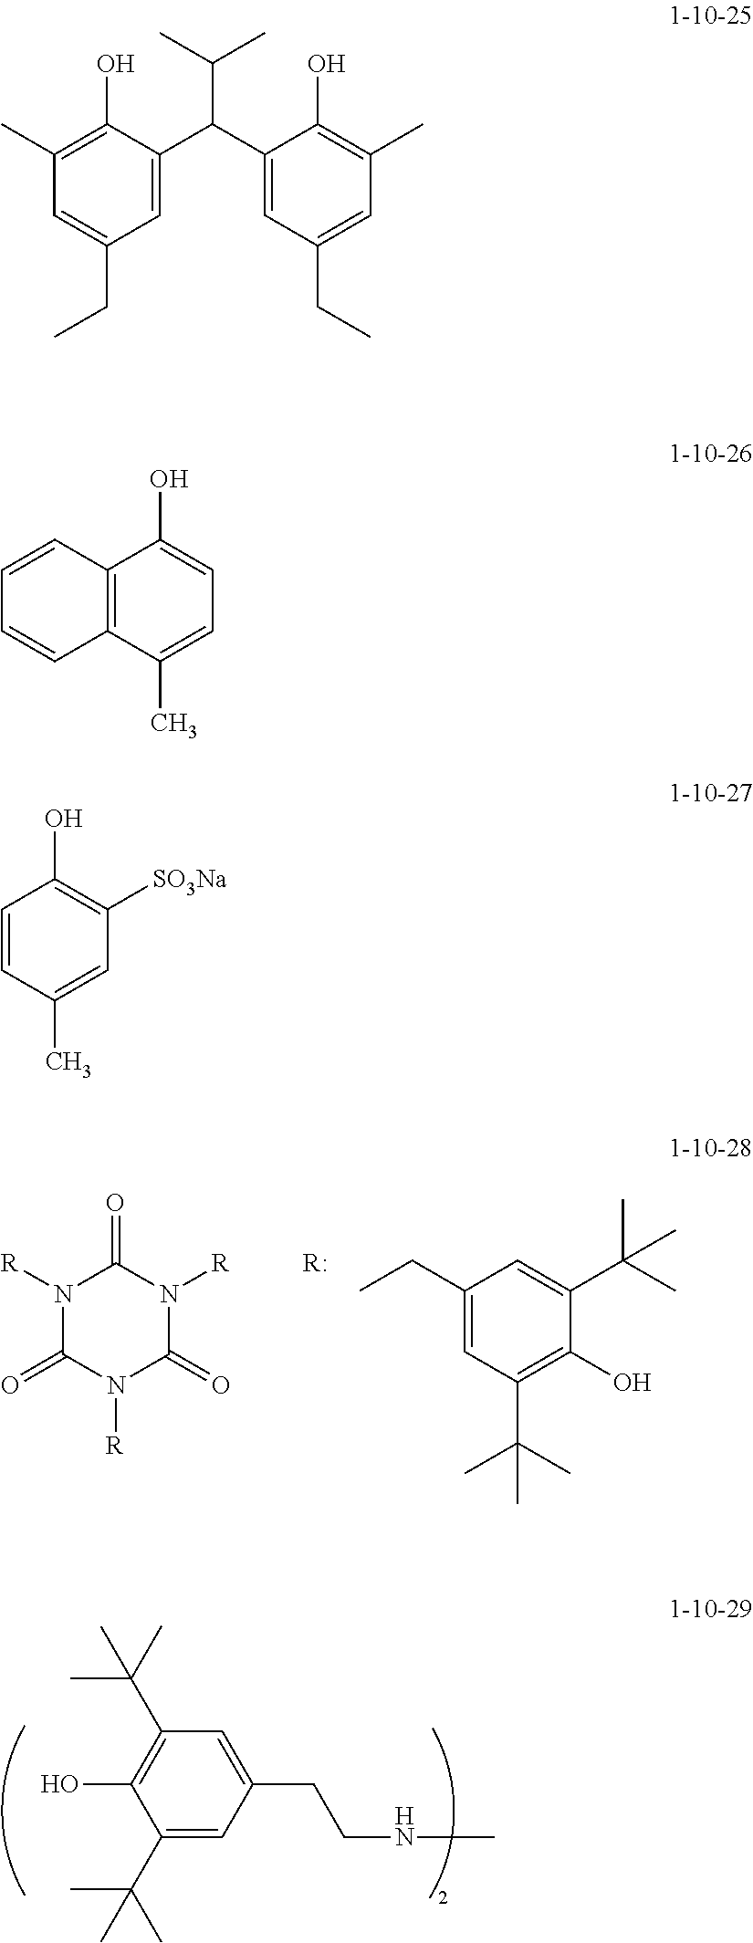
C1(C(C)(C)C)=CC(CCNC)=CC(C(C)(C)C)=C1O.N1([R])C(=O)N([R])C(=O)N([R])C1=O.C1(CC)=CC(C(C)(C)C)=C(O)C(C(C)(C)C)=C1.[R:].C1(C)=C(O)C(C(C2=CC(CC)=CC(C)=C2O)C(C)C)=CC(CC)=C1.C12=C(C(C)=CC=C1O)C=CC=C2.C1=CC(C)=CC([SO3Na])=C1O
